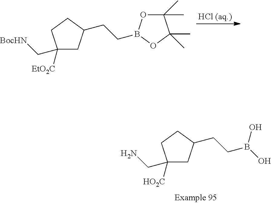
C1([EtO2C])(C[BocHN])CC(CCB2OC(C)(C)C(C)(C)O2)CC1.[HCl (aq.)].C1([HO2C])(CN)CC(CCB(O)O)CC1
